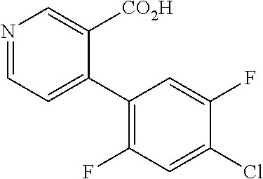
C1(C2=CC=NC=C2[CO2H])=C(F)C=C(Cl)C(F)=C1
